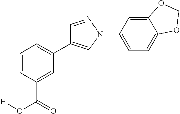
C1(C2=CN(C3=CC=C4C(=C3)OCO4)N=C2)=CC=CC(C(O[H])=O)=C1
